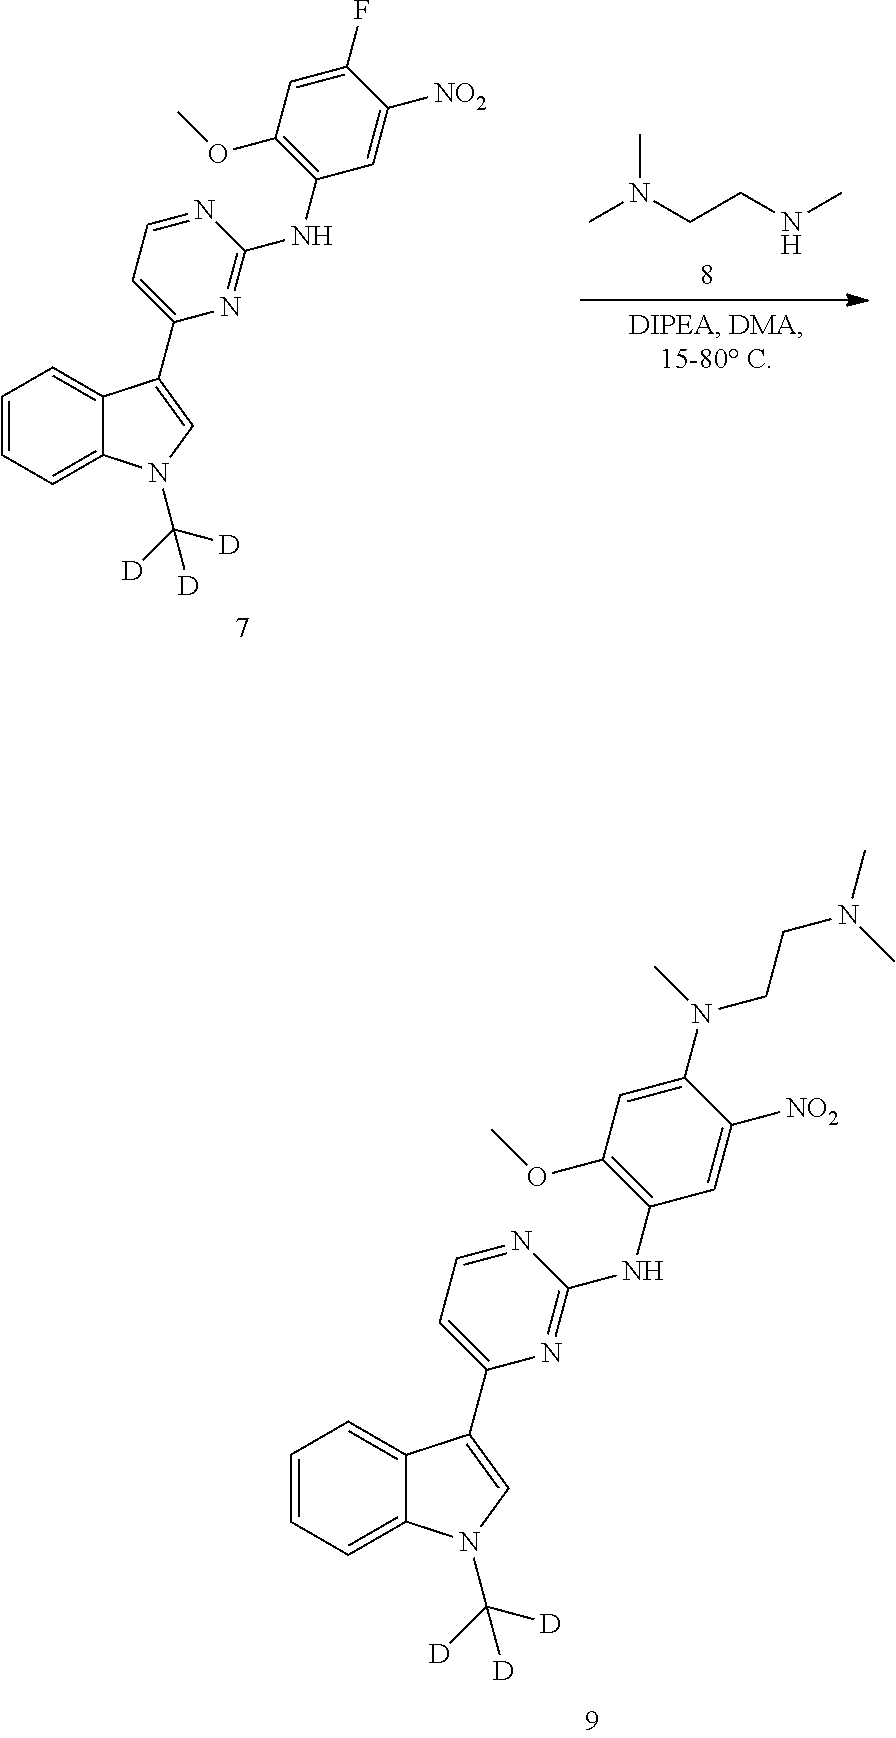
CN(CCNC)C.C1=CC=C2C(=C1)C(C1=CC=NC(NC3=C(OC)C=C(F)C([NO2])=C3)=N1)=CN2C([D])([D])[D].C1=CC=C2C(=C1)C(C1=CC=NC(NC3=C(OC)C=C(N(C)CCN(C)C)C([NO2])=C3)=N1)=CN2C([D])([D])[D]
